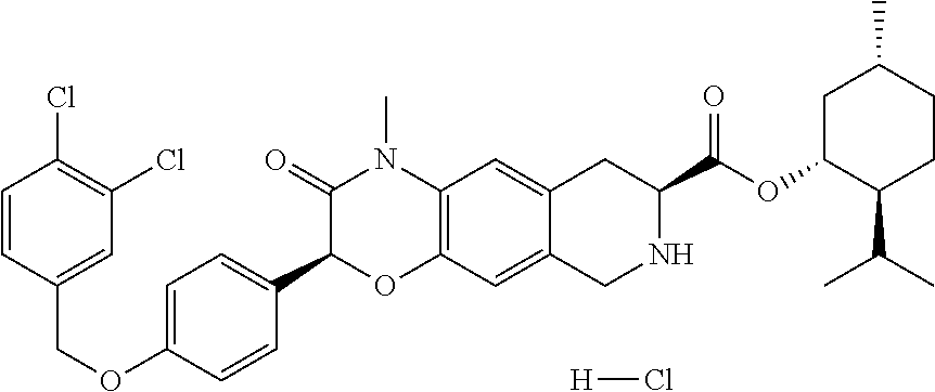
C1=CC(COC2=CC=C(C3OC4=C(N(C)C3=O)C=C3C(=C4)CNC(C(OC4C(C(C)C)CCC(C)C4)=O)C3)C=C2)=CC(Cl)=C1Cl.[H]Cl
